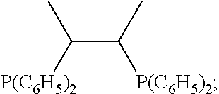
[P(C6H5)2]C(C(C)[P(C6H5)2])C
